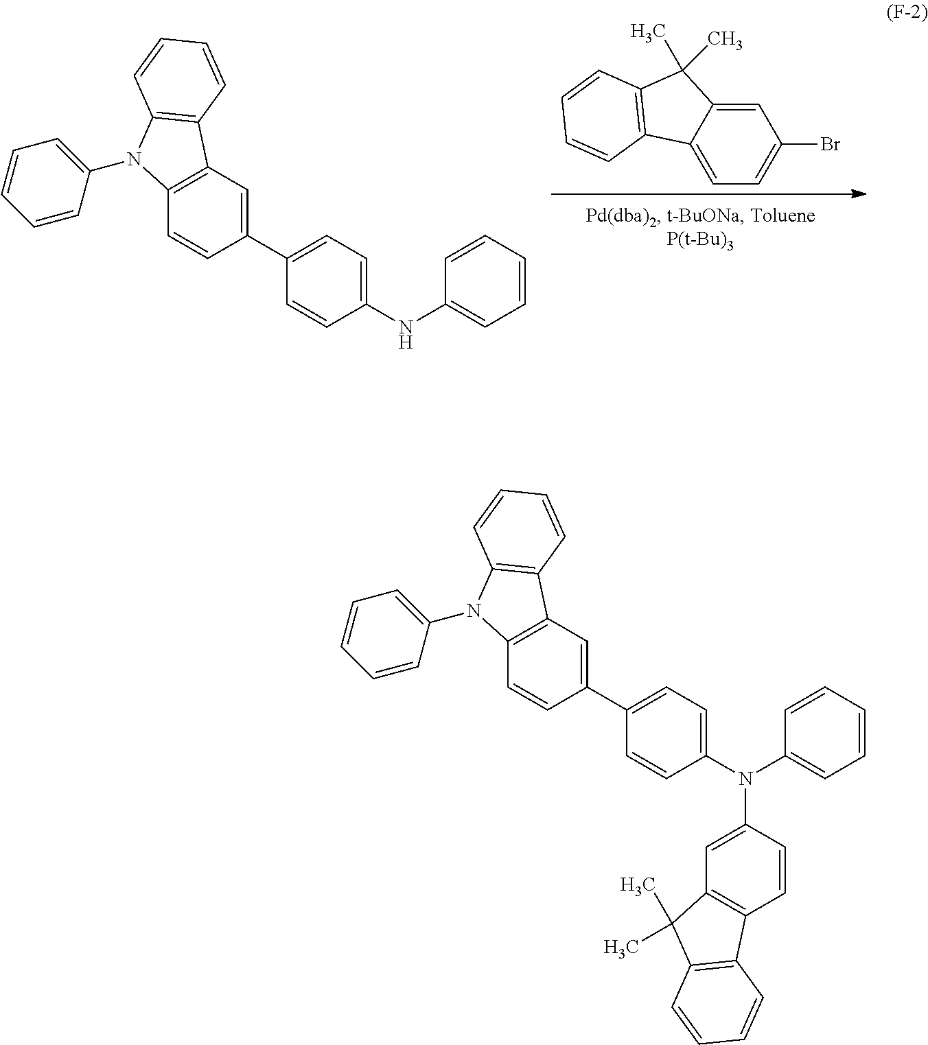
C1=C2C(=CC=C1Br)C1=C(C2(C)C)C=CC=C1.N(C1=CC=CC=C1)C1=CC=C(C2=CC3=C(C=C2)N(C2=CC=CC=C2)C2=C3C=CC=C2)C=C1.C1=C(N(C2=CC=CC=C2)C2=CC=C(C3=CC4=C(C=C3)N(C3=CC=CC=C3)C3=C4C=CC=C3)C=C2)C=CC2=C1C(C)(C)C1=C2C=CC=C1
